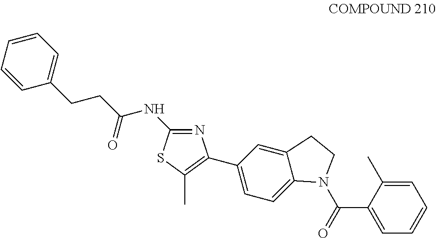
C1(C2=C(C)SC(NC(CCC3=CC=CC=C3)=O)=N2)=CC=C2C(=C1)CCN2C(C1=CC=CC=C1C)=O
